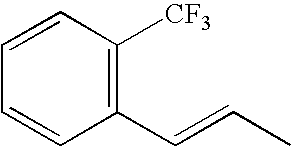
C1(C=CC)=C([CF3])C=CC=C1
